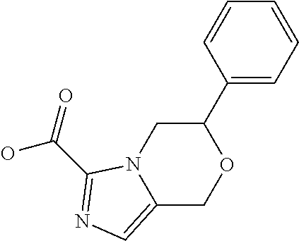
C12=CN=C(C(=O)O)N1CC(C1=CC=CC=C1)OC2
